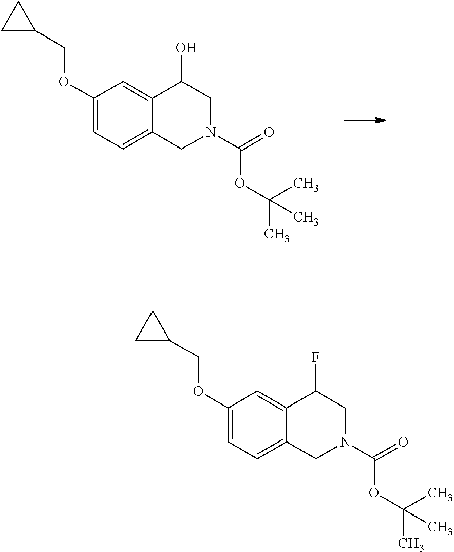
C1(COC2=CC=C3C(=C2)C(O)CN(C(=O)OC(C)(C)C)C3)CC1.C1(COC2=CC=C3C(=C2)C(F)CN(C(=O)OC(C)(C)C)C3)CC1
